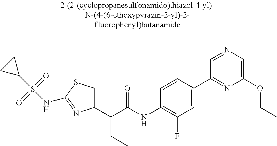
C1(C(C(NC2=C(F)C=C(C3=NC(OCC)=CN=C3)C=C2)=O)CC)=CSC(NS(C2CC2)(=O)=O)=N1
